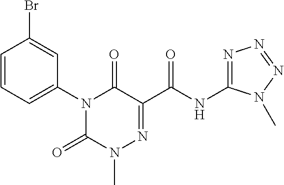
N1(C2=CC=CC(Br)=C2)C(=O)N(C)N=C(C(NC2=NN=NN2C)=O)C1=O
